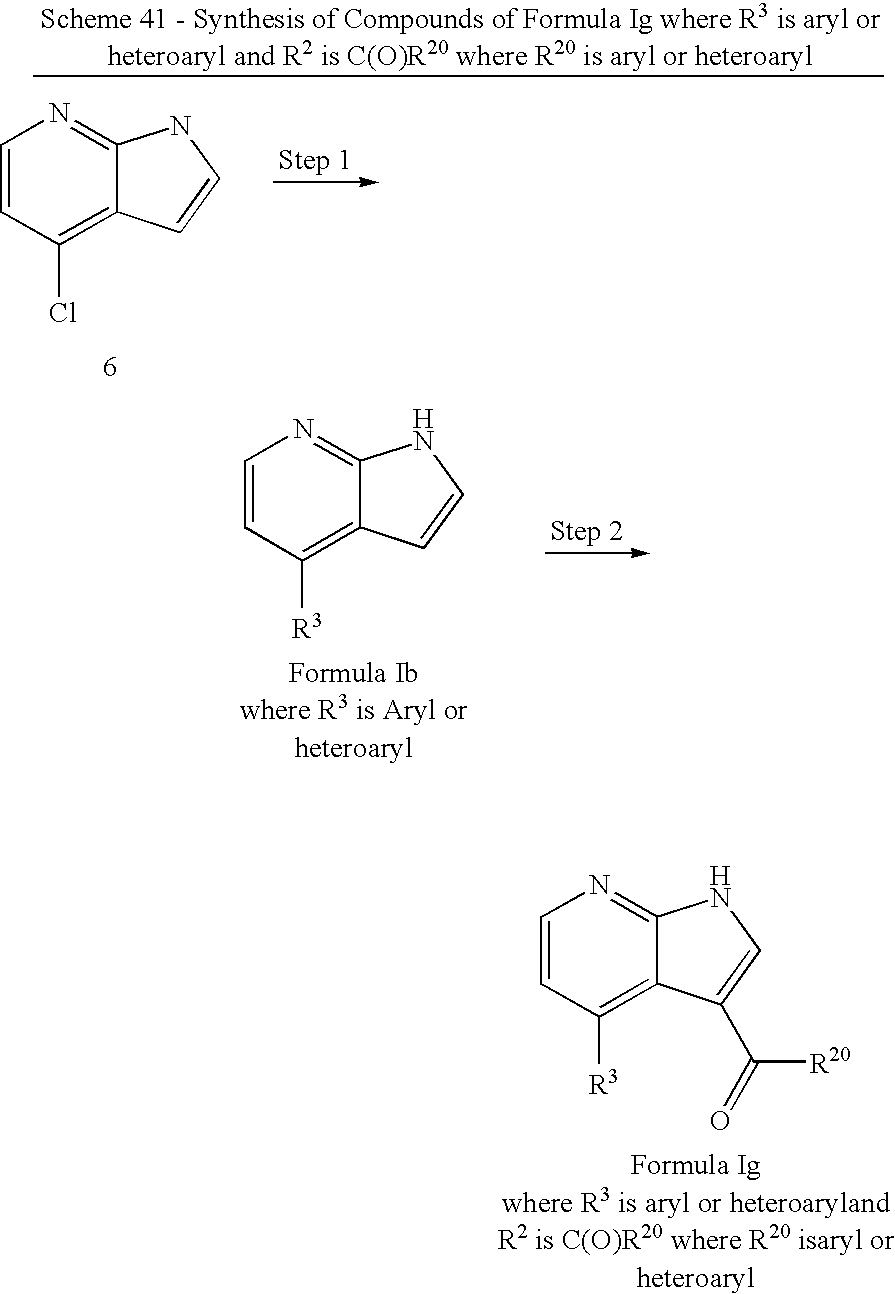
C1=CC([R3])=C2C(=N1)NC=C2.C1=CC([R3])=C2C(=N1)NC=C2C(=O)[R20].C1=CC(Cl)=C2C(=N1)NC=C2
